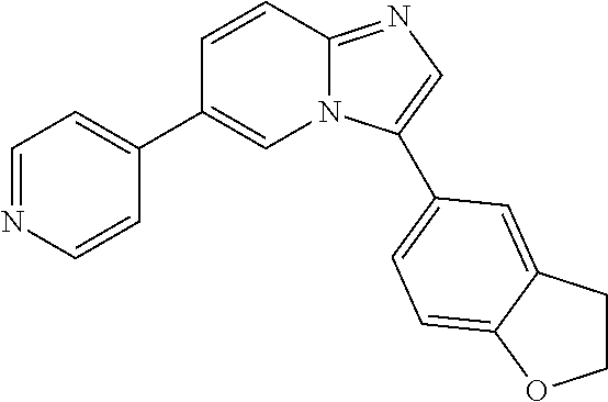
C1=NC=CC(C2=CN3C(=NC=C3C3=CC=C4C(=C3)CCO4)C=C2)=C1
